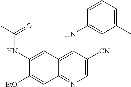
C1(NC(C)=O)=CC2=C(NC3=CC(C)=CC=C3)C([CN])=CN=C2C=C1[OEt]
